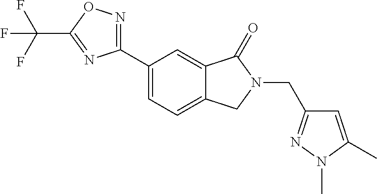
C(N1C(=O)C2=CC(C3=NOC(C(F)(F)F)=N3)=CC=C2C1)C1=NN(C)C(C)=C1
